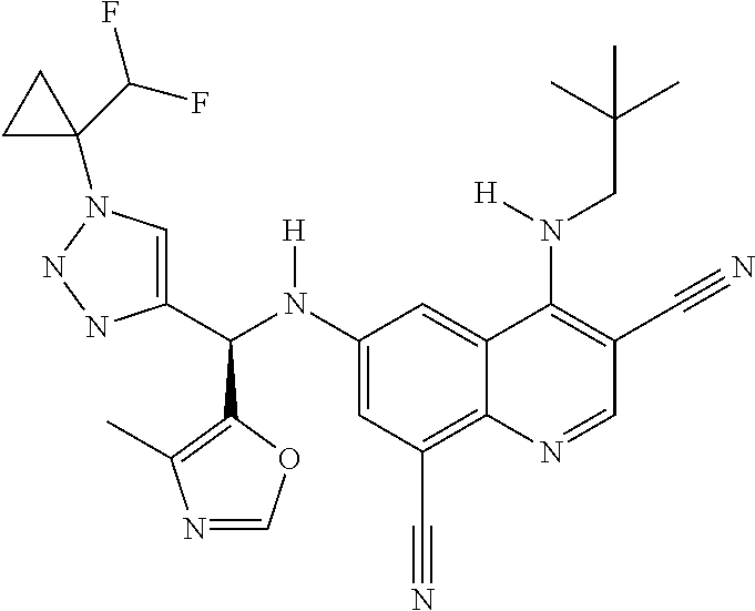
C1(N(C(C2=CN(C3(C(F)F)CC3)NN2)C2=C(C)N=CO2)[H])=CC(C#N)=C2C(=C1)C(N(CC(C)(C)C)[H])=C(C#N)C=N2
